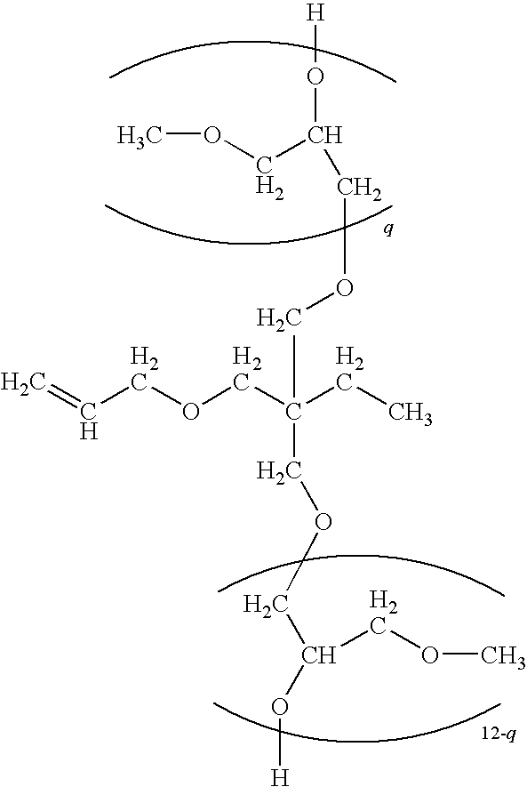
C(COCC(CC)(COCC(O[H])COC)COCC(COC)O[H])=C
